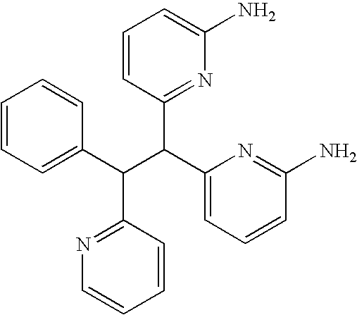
C1=CC=C(C(C(C2=CC=CC(N)=N2)C2=NC(N)=CC=C2)C2=NC=CC=C2)C=C1
